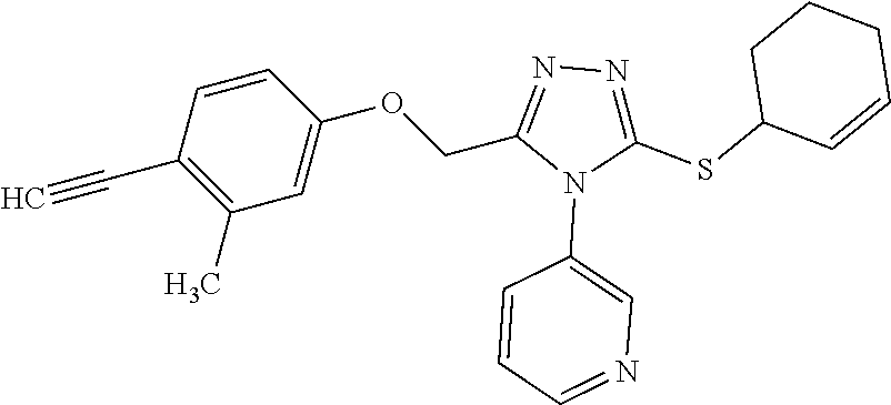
C1=CC(C#C)=C(C)C=C1OCC1=NN=C(SC2C=CCCC2)N1C1=CN=CC=C1
